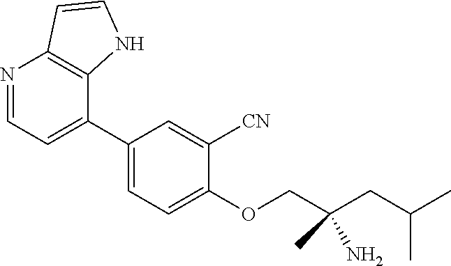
C1(C2=CC=NC3=C2NC=C3)=CC=C(OCC(CC(C)C)(N)C)C([CN])=C1
